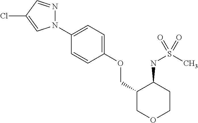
N1(C2=CC=C(OCC3COCCC3NS(C)(=O)=O)C=C2)N=CC(Cl)=C1
